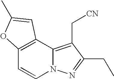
C12=C(C3=C(C[CN])C(CC)=NN3C=C1)C=C(C)O2
